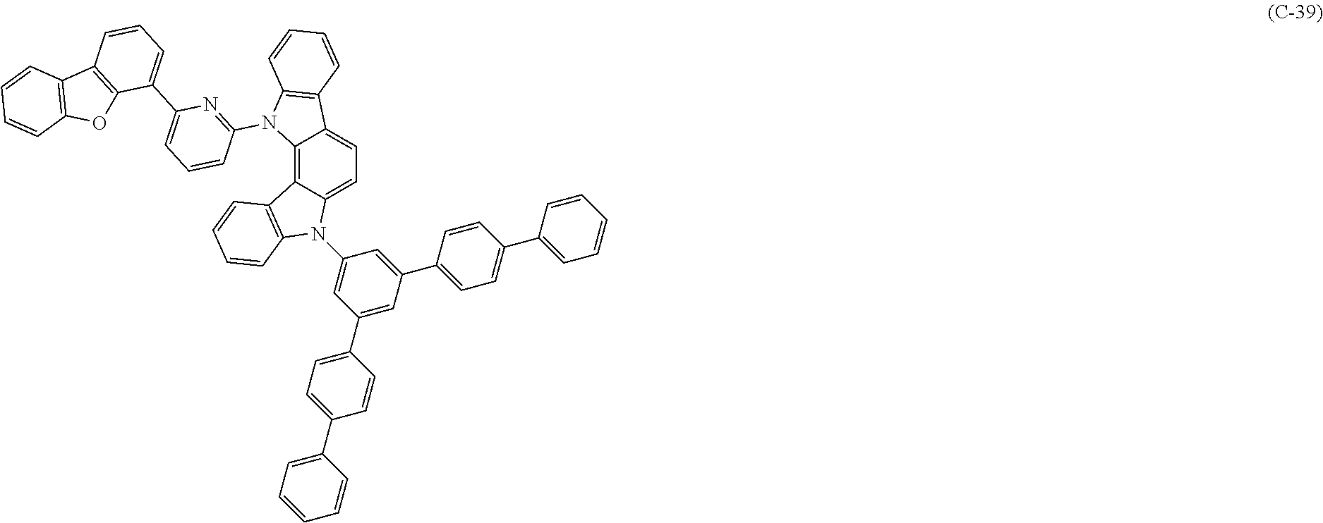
C1(N2C3=C4C(=CC=C3C3=C2C=CC=C3)N(C2=CC(C3=CC=C(C5=CC=CC=C5)C=C3)=CC(C3=CC=C(C5=CC=CC=C5)C=C3)=C2)C2=C4C=CC=C2)=NC(C2=CC=CC3=C2OC2=C3C=CC=C2)=CC=C1
